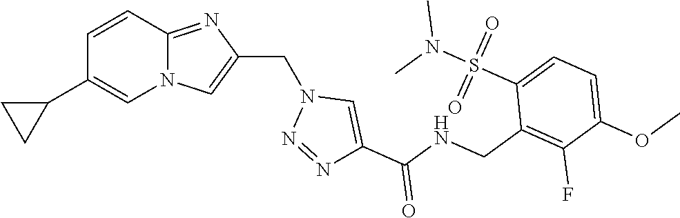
N12C(=NC(CN3N=NC(C(NCC4=C(F)C(OC)=CC=C4S(N(C)C)(=O)=O)=O)=C3)=C1)C=CC(C1CC1)=C2
